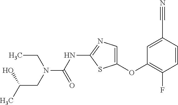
C1=C(C#N)C=CC(F)=C1OC1=CN=C(NC(=O)N(CC(C)O)CC)S1
